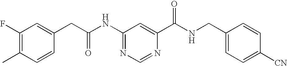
C1(F)=C(C)C=CC(CC(NC2=NC=NC(C(NCC3=CC=C([CN])C=C3)=O)=C2)=O)=C1
